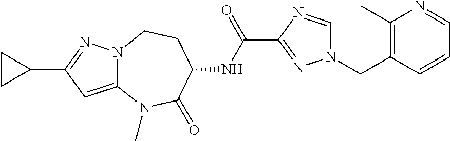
C1(C2CC2)=NN2C(=C1)N(C)C(=O)C(NC(C1=NN(CC3=C(C)N=CC=C3)C=N1)=O)CC2
